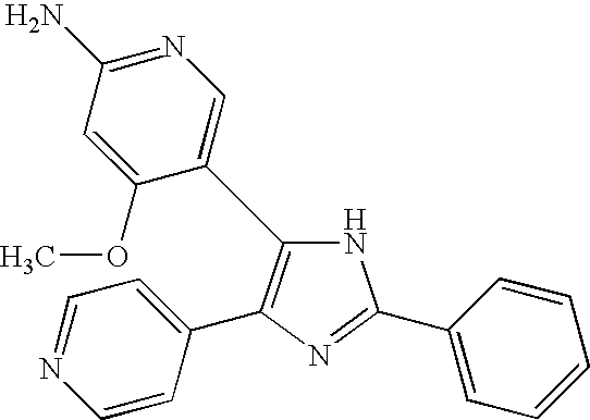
N1C(C2=CC=CC=C2)=NC(C2=CC=NC=C2)=C1C1=CN=C(N)C=C1OC
